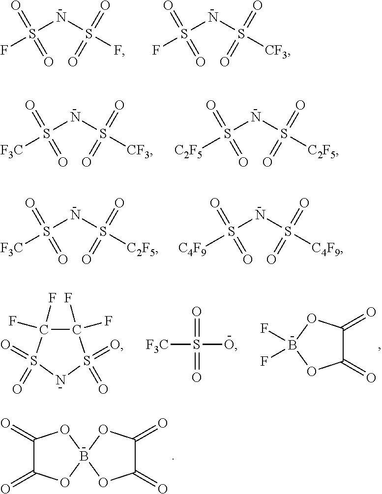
S(NS(F)(=O)=O)(F)(=O)=O.S(NS([CF3])(=O)=O)(F)(=O)=O.S(NS([CF3])(=O)=O)([F3C])(=O)=O.S(NS([C2F5])(=O)=O)([C2F5])(=O)=O.S(NS([C2F5])(=O)=O)([F3C])(=O)=O.S(NS([C4F9])(=O)=O)([C4F9])(=O)=O.C1(=O)C(=O)OB(F)(F)O1.C1(F)(F)C(F)(F)S(=O)(=O)NS1(=O)=O.O=S(=O)([O-])[F3C].C1(=O)C(=O)OB2(O1)OC(=O)C(=O)O2
